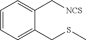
C1(C[NCS])=CC=CC=C1CSC
